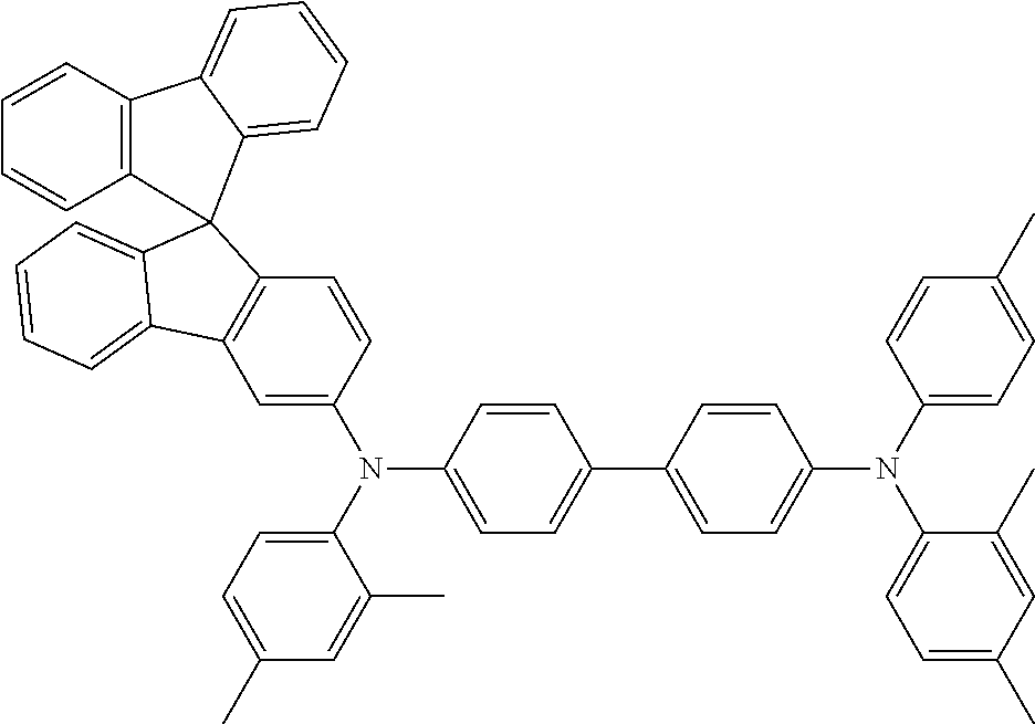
C1=C(N(C2=CC=C(C3=CC=C(N(C4=CC=C(C)C=C4)C4=CC=C(C)C=C4C)C=C3)C=C2)C2=CC=C(C)C=C2C)C=CC2=C1C1=CC=CC=C1C21C2=C(C=CC=C2)C2=CC=CC=C12
